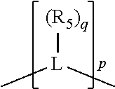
C[L](C)[(R5)q]
